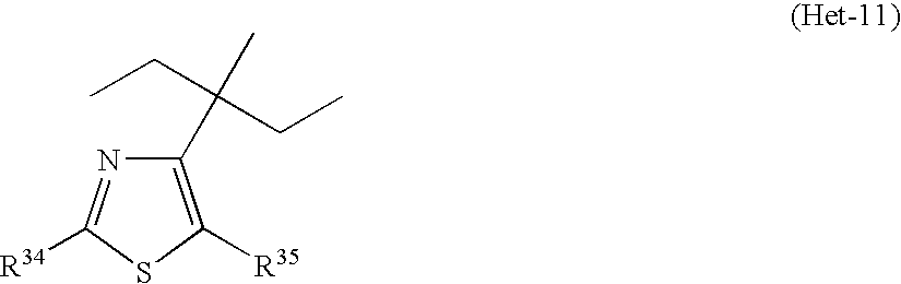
C1(C(C)(CC)CC)=C([R35])SC([R34])=N1
